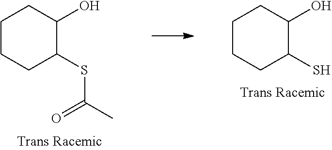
C1CCC(SC(=O)C)C(O)C1.C1CCC(S)C(O)C1
